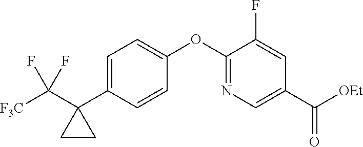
C1=C(C2(C([F3C])(F)F)CC2)C=CC(OC2=NC=C(C([OEt])=O)C=C2F)=C1
